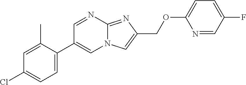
C1=C(C2=CN3C(=NC(COC4=CC=C(F)C=N4)=C3)N=C2)C(C)=CC(Cl)=C1
